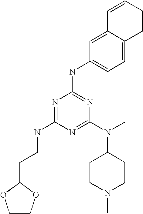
C(NC1=NC(NC2=CC=C3C(=C2)C=CC=C3)=NC(N(C2CCN(C)CC2)C)=N1)CC1OCCO1
